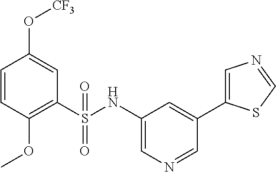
C1=CC(OC)=C(S(NC2=CN=CC(C3=CN=CS3)=C2)(=O)=O)C=C1O[CF3]
